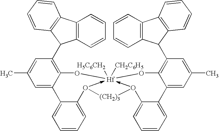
C12=C(C3=C(C=CC=C3)C1C1=C3C(=CC(C)=C1)C1=CC=CC=C1O1->[Hf]4([H5C6CH2])([CH2C6H5])(-O([(CH2)3]1)C1=CC=CC=C1C1=CC(C)=CC(C5C6=C(C7=C5C=CC=C7)C=CC=C6)=C1O4)O3)C=CC=C2
